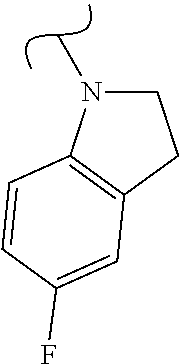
C1CC2=C(C=CC(F)=C2)N1C
